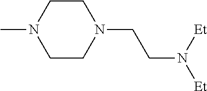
C1CN(CCN([Et])[Et])CCN1C
